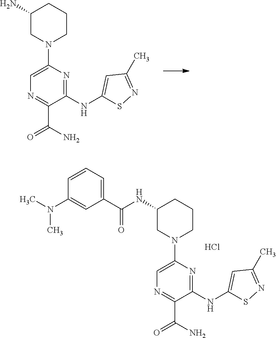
C1(NC2=CC(C)=NS2)=NC(N2CCCC(N)C2)=CN=C1C(N)=O.C1(NC2=CC(C)=NS2)=NC(N2CCCC(NC(C3=CC=CC(N(C)C)=C3)=O)C2)=CN=C1C(N)=O.Cl
